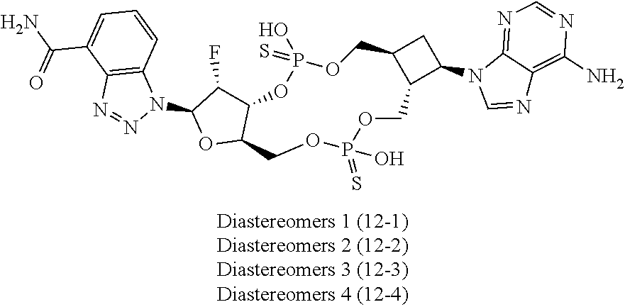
C12=C(C=CC=C1C(=O)N)N(C1OC3C(C1F)OP(=S)(O)OCC1C(C(N4C=NC5=C(N)N=CN=C45)C1)COP(O)(=S)OC3)N=N2
